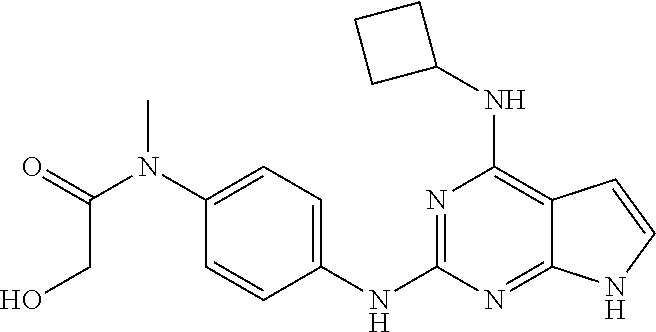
C1=C(N(C(=O)CO)C)C=CC(NC2=NC(NC3CCC3)=C3C(=N2)NC=C3)=C1
